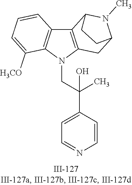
N1(CC(C2=CC=NC=C2)(C)O)C2=C(C3=C1C([OCH3])=CC=C3)C1N(C)C(C2)CC1
